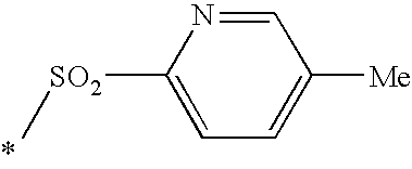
C1=NC([SO2]C)=CC=C1[Me]
